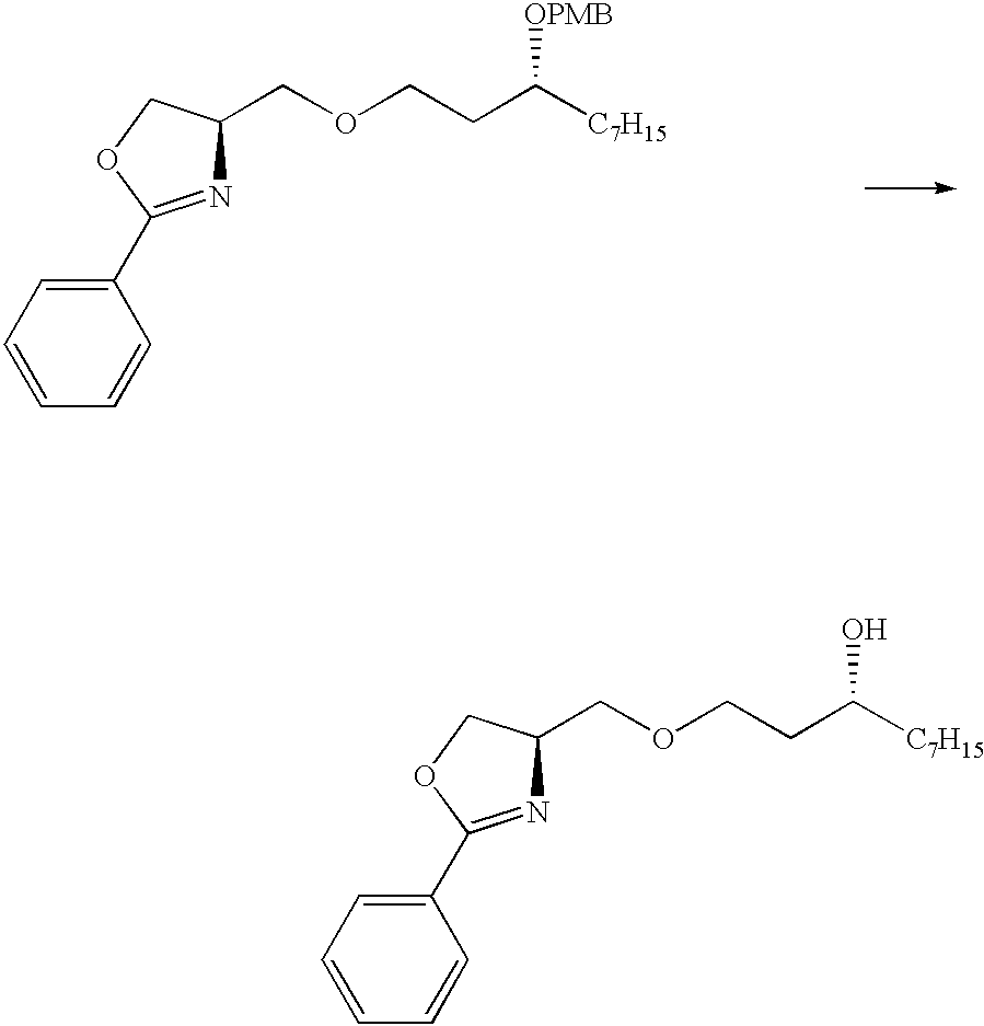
C1(C2=NC(COCCC([C7H15])[OPMB])CO2)=CC=CC=C1.C1(C2=NC(COCCC([C7H15])O)CO2)=CC=CC=C1
